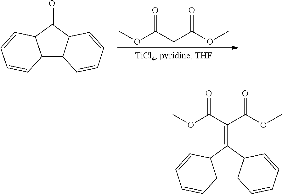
COC(CC(OC)=O)=O.C12C3C(C(=O)C1C=CC=C2)C=CC=C3.COC(C(C(OC)=O)=C1C2C(C3C1C=CC=C3)C=CC=C2)=O
